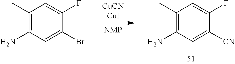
C1(N)=C(C)C=C(F)C([CN])=C1.C1(N)=C(C)C=C(F)C(Br)=C1
